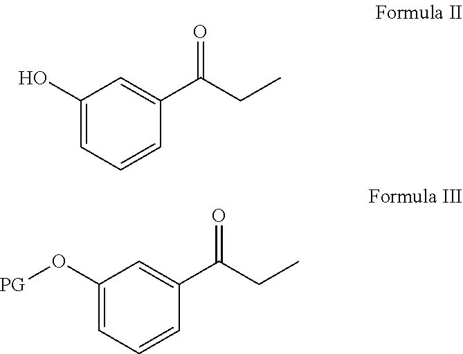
OC1=CC=CC(C(CC)=O)=C1.[PG]OC1=CC=CC(C(CC)=O)=C1
